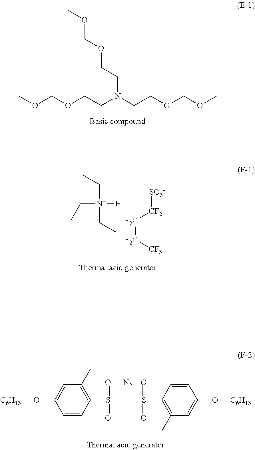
COCOCCN(CCOCOC)CCOCOC.[N+](CC)(CC)(CC)[H].[CF2]([SO3-])[F2C][F2C][CF3].C1=CC(S(=O)(=O)C(=[N2])S(=O)(=O)C2=C(C)C=C(O[C6H13])C=C2)=C(C)C=C1O[C6H13]
